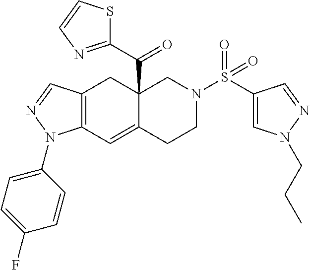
C12=C(C=C3C(C(=O)C4=NC=CS4)(C1)CN(S(=O)(=O)C1=CN(CCC)N=C1)CC3)N(C1=CC=C(F)C=C1)N=C2
